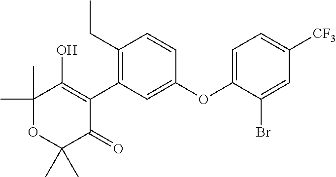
C1(C)(C)OC(C)(C)C(=O)C(C2=C(CC)C=CC(OC3=CC=C([CF3])C=C3Br)=C2)=C1O
